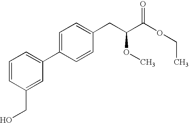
OCC1=CC(C2=CC=C(CC(C(OCC)=O)OC)C=C2)=CC=C1
